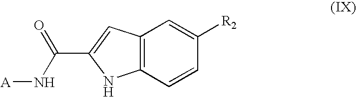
C12=C(C=CC([R2])=C1)NC(C(=O)N[A])=C2
